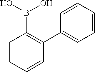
C1=CC=CC(C2=CC=CC=C2)=C1B(O)O
